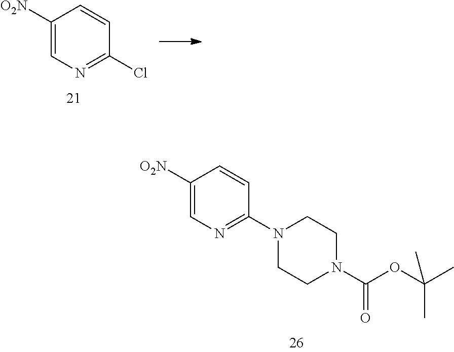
C1([O2N])=CN=C(Cl)C=C1.C1([O2N])=CN=C(N2CCN(C(OC(C)(C)C)=O)CC2)C=C1
